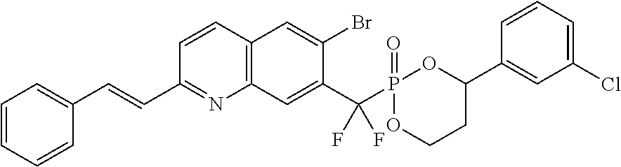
C1=CC2=C(N=C1C=CC1=CC=CC=C1)C=C(C(P1(=O)OC(C3=CC(Cl)=CC=C3)CCO1)(F)F)C(Br)=C2
